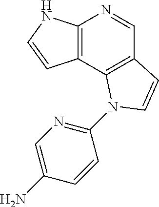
C12=C(NC=C1)N=CC1=C2N(C2=NC=C(N)C=C2)C=C1
